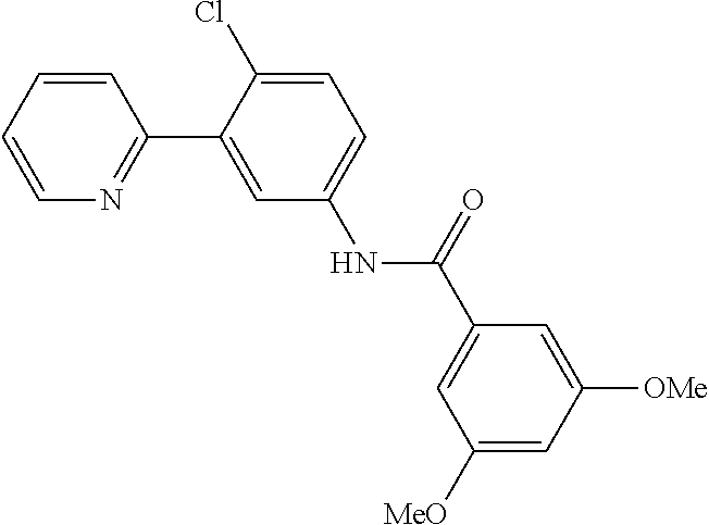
C1=CC=CN=C1C1=CC(NC(C2=CC([MeO])=CC([OMe])=C2)=O)=CC=C1Cl
